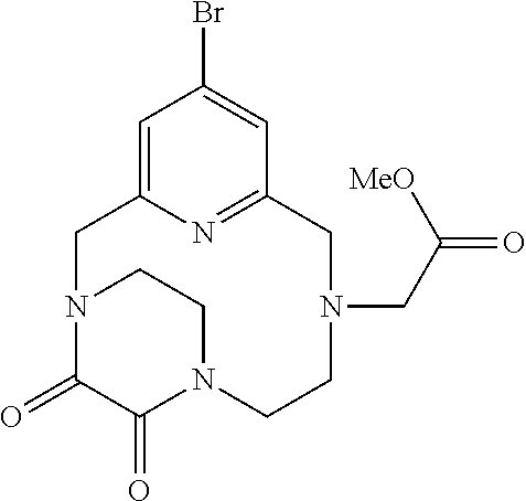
N12CC3=CC(Br)=CC(=N3)CN(CC(=O)[MeO])CCN(C(=O)C1=O)CC2
